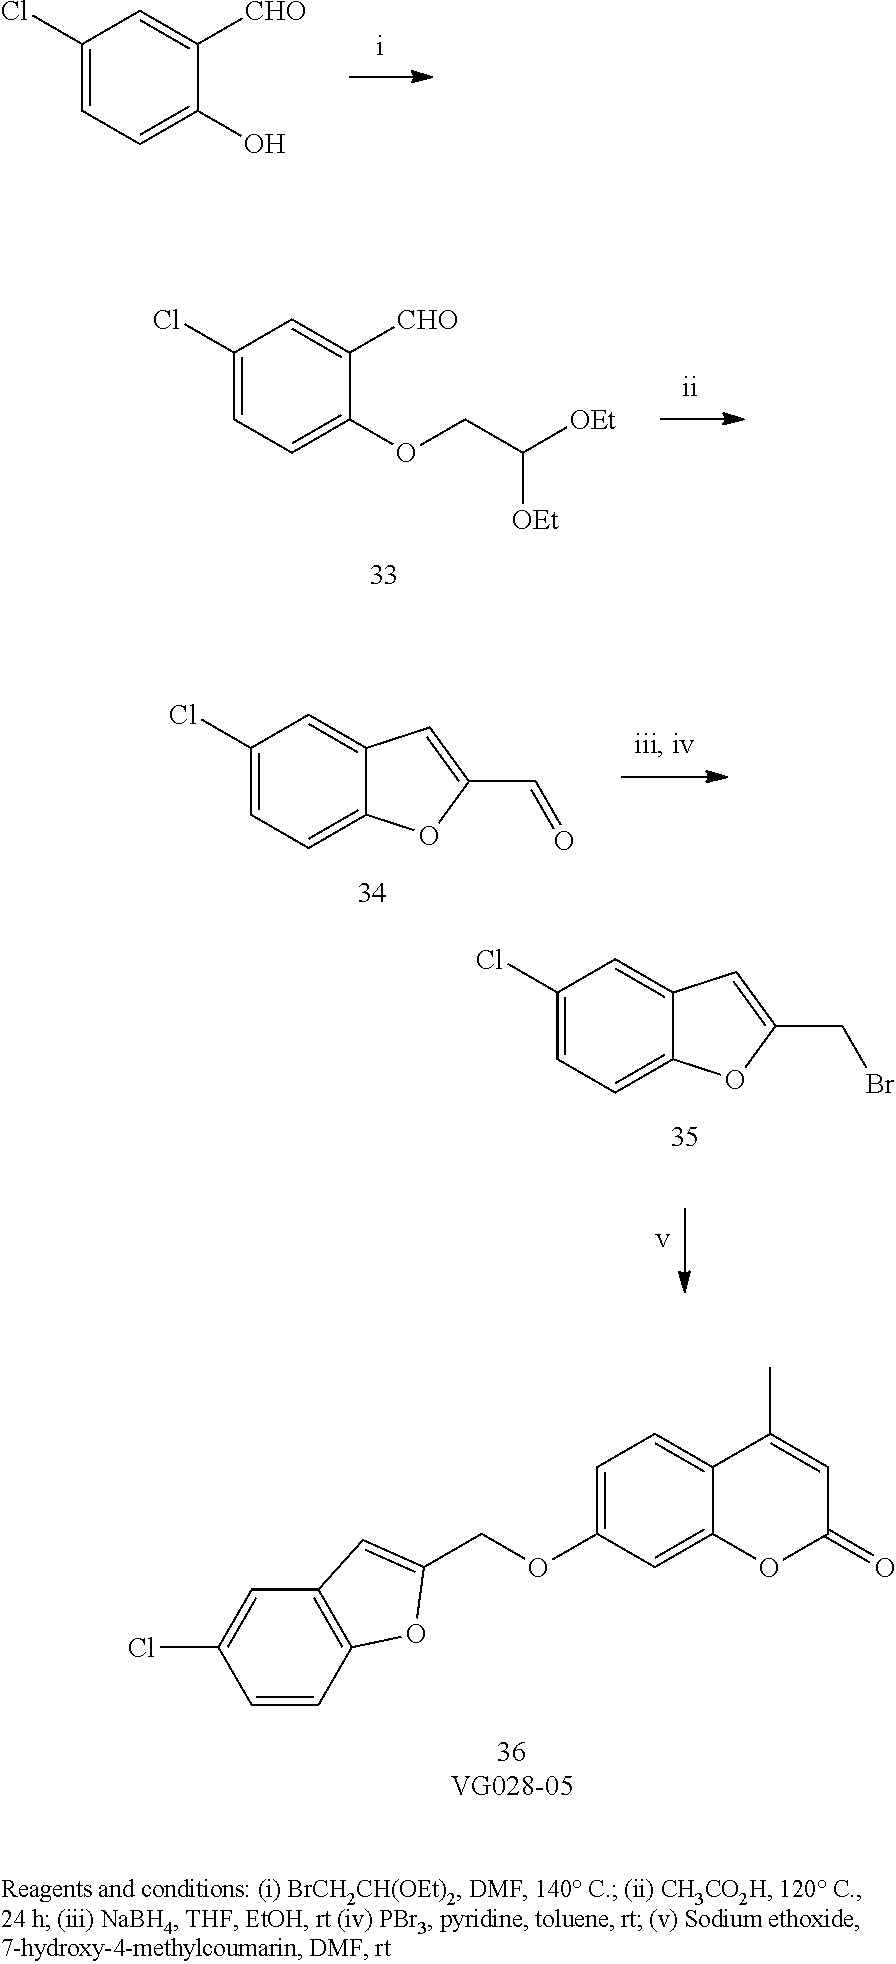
C1=C(OCC2=CC3=C(O2)C=CC(Cl)=C3)C=C2C(=C1)C(C)=CC(=O)O2.C1(Cl)=CC=C2C(=C1)C=C(CBr)O2.C1(Cl)=CC=C(O)C([CHO])=C1.C1(Cl)=CC=C(OCC([OEt])[OEt])C([CHO])=C1.C1(Cl)=CC=C2C(=C1)C=C(C=O)O2
